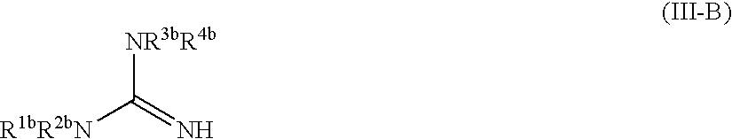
[NR3bR4b]C([R1bR2bN])=N
